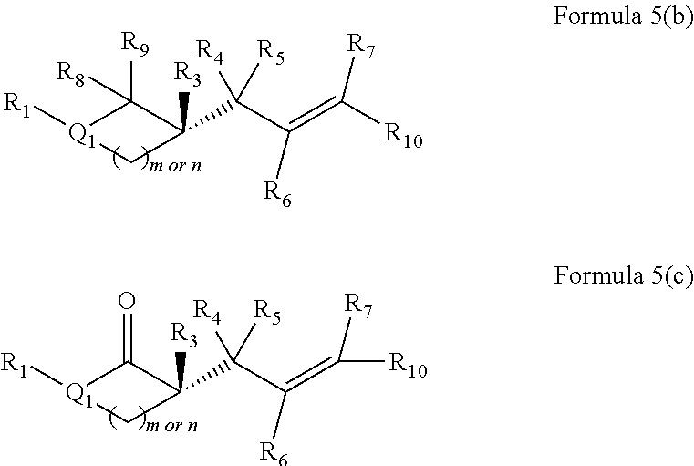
[Q1]1([R1])C([R8])([R9])C([R3])(C(C([R6])=C([R7])[R10])([R5])[R4])C1.[Q1]1([R1])C(=O)C([R3])(C(C([R6])=C([R7])[R10])([R5])[R4])C1
